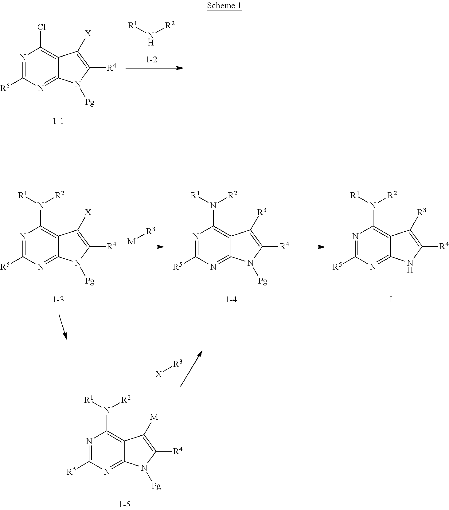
N1=C([R5])N=C2C(=C1Cl)C([X])=C([R4])N2[Pg].[R1]N[R2].N1=C([R5])N=C2C(=C1N([R1])[R2])C([R3])=C([R4])N2.I.N1=C([R5])N=C2C(=C1N([R1])[R2])C([X])=C([R4])N2[Pg].[M][R3].N1=C([R5])N=C2C(=C1N([R1])[R2])C([R3])=C([R4])N2[Pg].[X][R3].N1=C([R5])N=C2C(=C1N([R1])[R2])C([M])=C([R4])N2[Pg]
